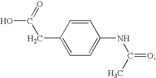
C1=C(CC(O)=O)C=CC(NC(=O)C)=C1
